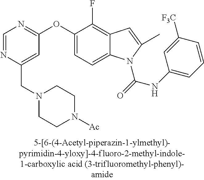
C1=NC(CN2CCN([Ac])CC2)=CC(OC2=CC=C3C(=C2F)C=C(C)N3C(=O)NC2=CC=CC([F3C])=C2)=N1
